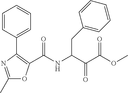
C1(C)=NC(C2=CC=CC=C2)=C(C(NC(C(C(=O)OC)=O)CC2=CC=CC=C2)=O)O1
